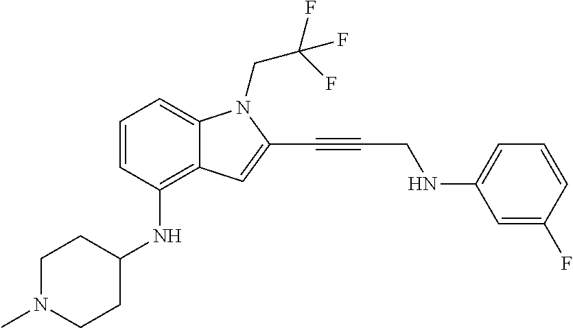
C1=CC(NC2CCN(C)CC2)=C2C(=C1)N(CC(F)(F)F)C(C#CCNC1=CC=CC(F)=C1)=C2
